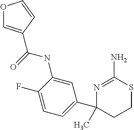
N1=C(N)SCCC1(C1=CC=C(F)C(NC(=O)C2=COC=C2)=C1)C
